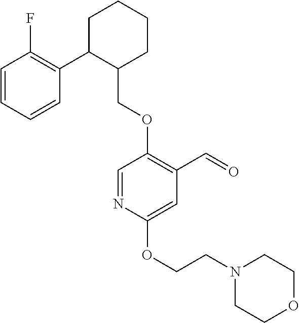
C1C(C2=C(F)C=CC=C2)C(COC2=C(C=O)C=C(OCCN3CCOCC3)N=C2)CCC1
